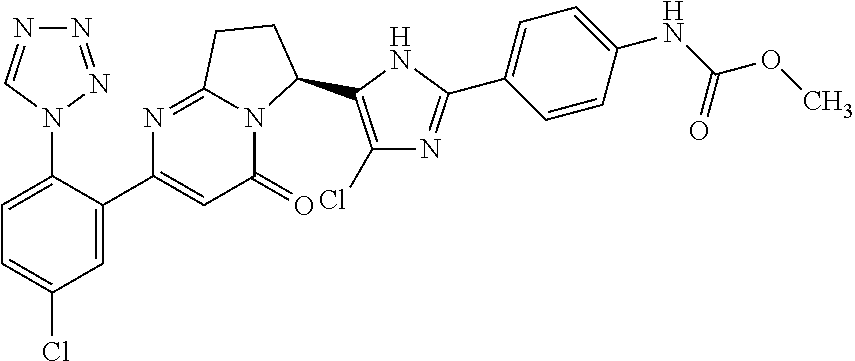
N1(C2=CC=C(Cl)C=C2C2=CC(=O)N3C(=N2)CCC3C2=C(Cl)N=C(C3=CC=C(NC(OC)=O)C=C3)N2)N=NN=C1
